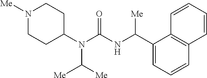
N1([Me])CCC(N(C(=O)NC(C2=CC=CC3=C2C=CC=C3)[Me])C([Me])[Me])CC1
